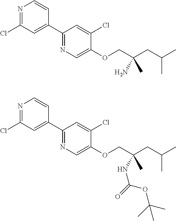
N1=C(Cl)C=C(C2=NC=C(OCC(CC(C)C)(N)C)C(Cl)=C2)C=C1.N1=C(Cl)C=C(C2=NC=C(OCC(CC(C)C)(NC(=O)OC(C)(C)C)C)C(Cl)=C2)C=C1
